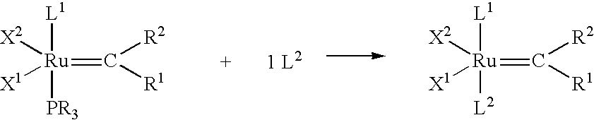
[L1][Ru]([PR3])([X2])([X1])=C([R2])[R1].[L1][Ru]([L2])([X2])([X1])=C([R2])[R1]
